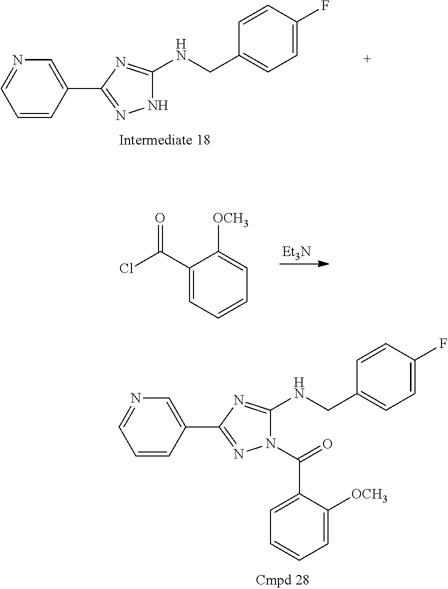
[Et3N].ClC(C1=CC=CC=C1[OCH3])=O.C1(C2=NNC(NCC3=CC=C(F)C=C3)=N2)=CN=CC=C1.C1(C2=NN(C(=O)C3=CC=CC=C3[OCH3])C(NCC3=CC=C(F)C=C3)=N2)=CN=CC=C1
